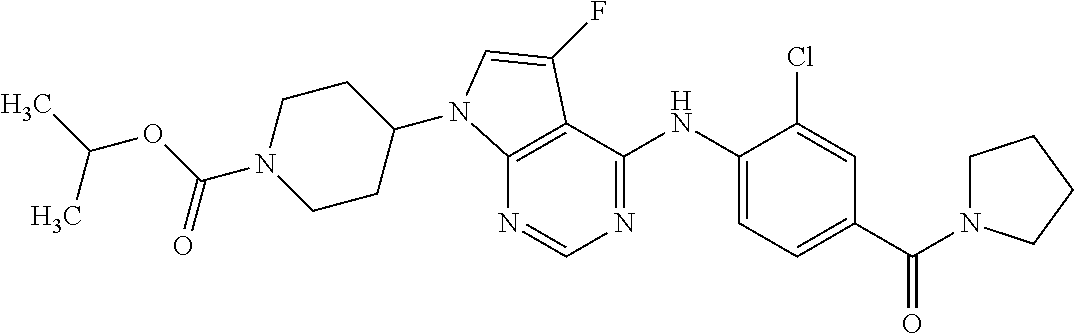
C(N1CCC(N2C3=C(C(NC4=CC=C(C(N5CCCC5)=O)C=C4Cl)=NC=N3)C(F)=C2)CC1)(OC(C)C)=O
